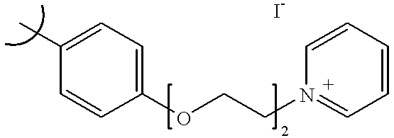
C1(C)=CC=C(OCCN2=CC=CC=C2)C=C1
